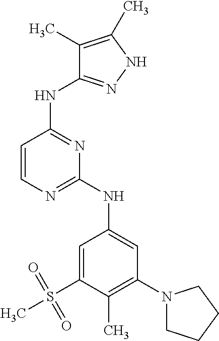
C1=CN=C(NC2=CC(N3CCCC3)=C(C)C(S(C)(=O)=O)=C2)N=C1NC1=NNC(C)=C1C
